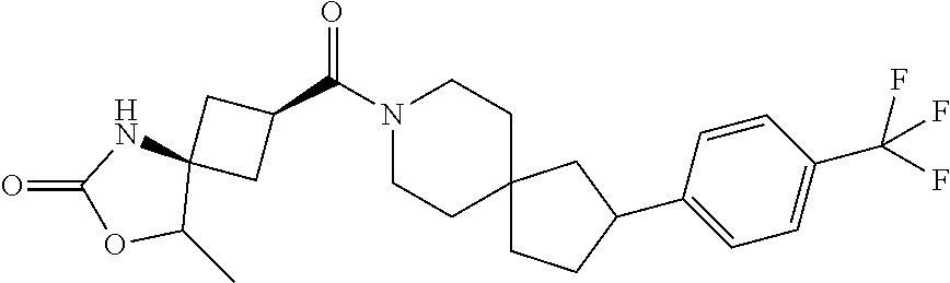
N1(C(C2CC3(C2)NC(=O)OC3C)=O)CCC2(CC1)CCC(C1=CC=C(C(F)(F)F)C=C1)C2
